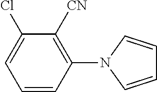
C1=CC(N2C=CC=C2)=C([CN])C(Cl)=C1
